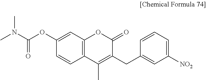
C1=CC2=C(C=C1OC(N(C)C)=O)OC(=O)C(CC1=CC([NO2])=CC=C1)=C2C
